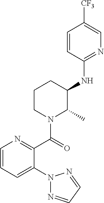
C1=CC(NC2CCCN(C(=O)C3=NC=CC=C3N3N=CC=N3)C2C)=NC=C1[CF3]
